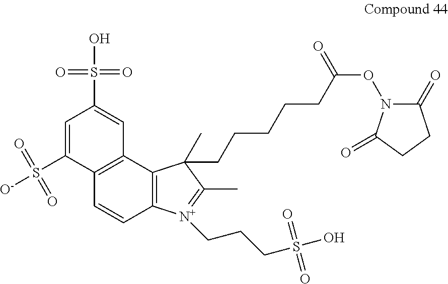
C12=C(C3=C(C=C1)[N+](CCCS(O)(=O)=O)=C(C)C3(C)CCCCCC(ON1C(=O)CCC1=O)=O)C=C(S(O)(=O)=O)C=C2S([O-])(=O)=O
